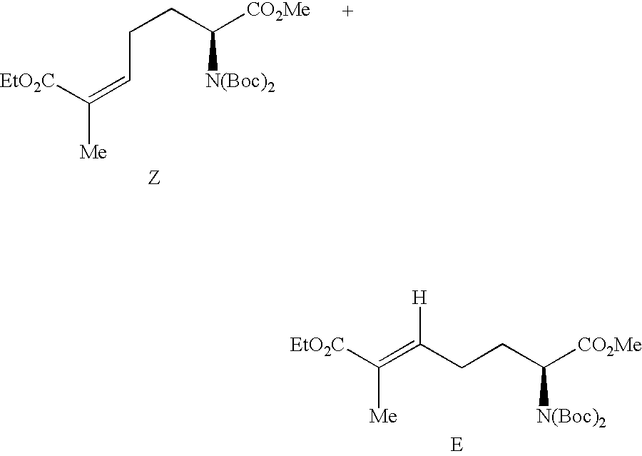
[EtO2C]C(=CCCC([CO2Me])[N(Boc)2])[Me].[EtO2C]C([Me])=C([H])CCC([CO2Me])[N(Boc)2]
